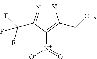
[N+](C1=C(CC)NN=C1C(F)(F)F)([O-])=O
